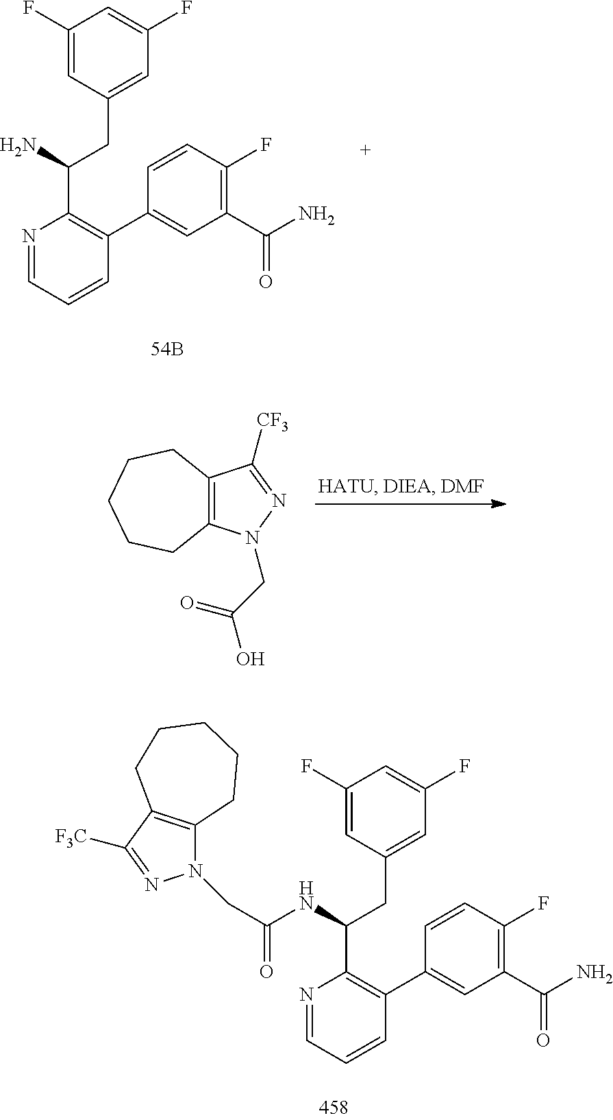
N1=CC=CC(C2=CC(C(N)=O)=C(F)C=C2)=C1C(N)CC1=CC(F)=CC(F)=C1.C12=C(N(CC(O)=O)N=C1[CF3])CCCCC2.N1=CC=CC(C2=CC(C(N)=O)=C(F)C=C2)=C1C(NC(CN1C2=C(C([F3C])=N1)CCCCC2)=O)CC1=CC(F)=CC(F)=C1
